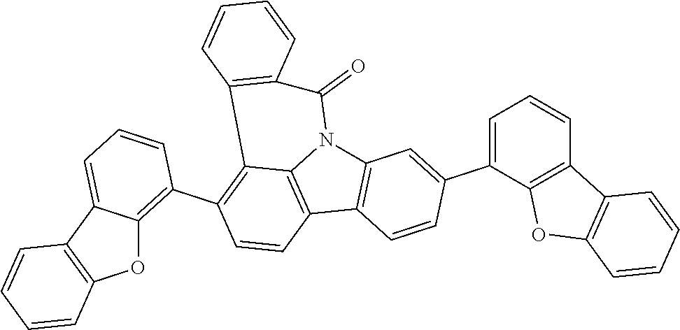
C12=C(C3=C4N1C(=O)C1=C(C4=C(C4=C5OC6=C(C5=CC=C4)C=CC=C6)C=C3)C=CC=C1)C=CC(C1=CC=CC3=C1OC1=C3C=CC=C1)=C2
